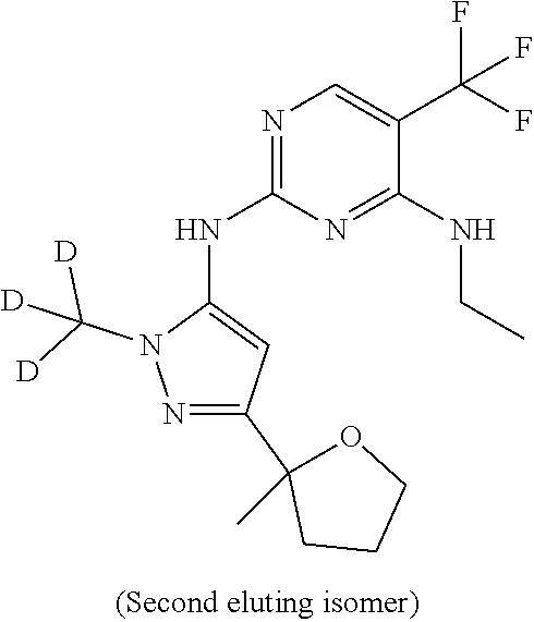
C1(C2(C)CCCO2)=NN(C([D])([D])[D])C(NC2=NC=C(C(F)(F)F)C(NCC)=N2)=C1
